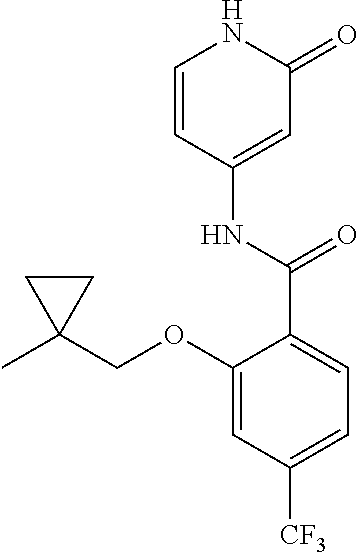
C1=CC(NC(C2=CC=C([CF3])C=C2OCC2(C)CC2)=O)=CC(=O)N1
